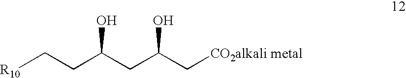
C(C(CC(C[CO2alkali metal])O)O)C[R10]
